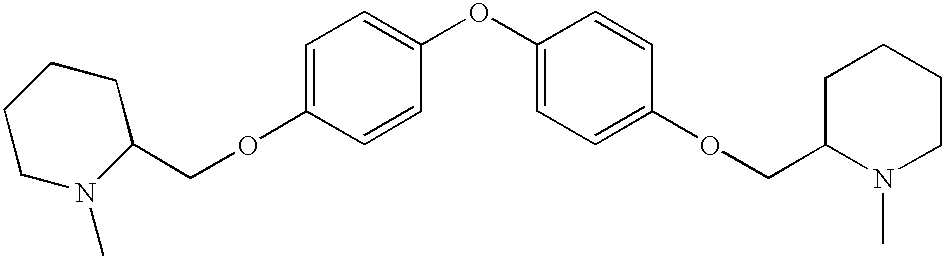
C1=C(OCC2CCCCN2C)C=CC(OC2=CC=C(OCC3N(C)CCCC3)C=C2)=C1
